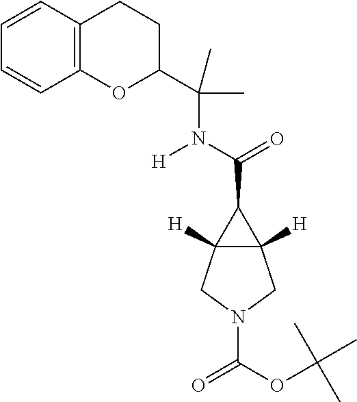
C12=C(OC(C(C)(C)N(C(=O)C3C4([H])C3([H])CN(C(=O)OC(C)(C)C)C4)[H])CC1)C=CC=C2
